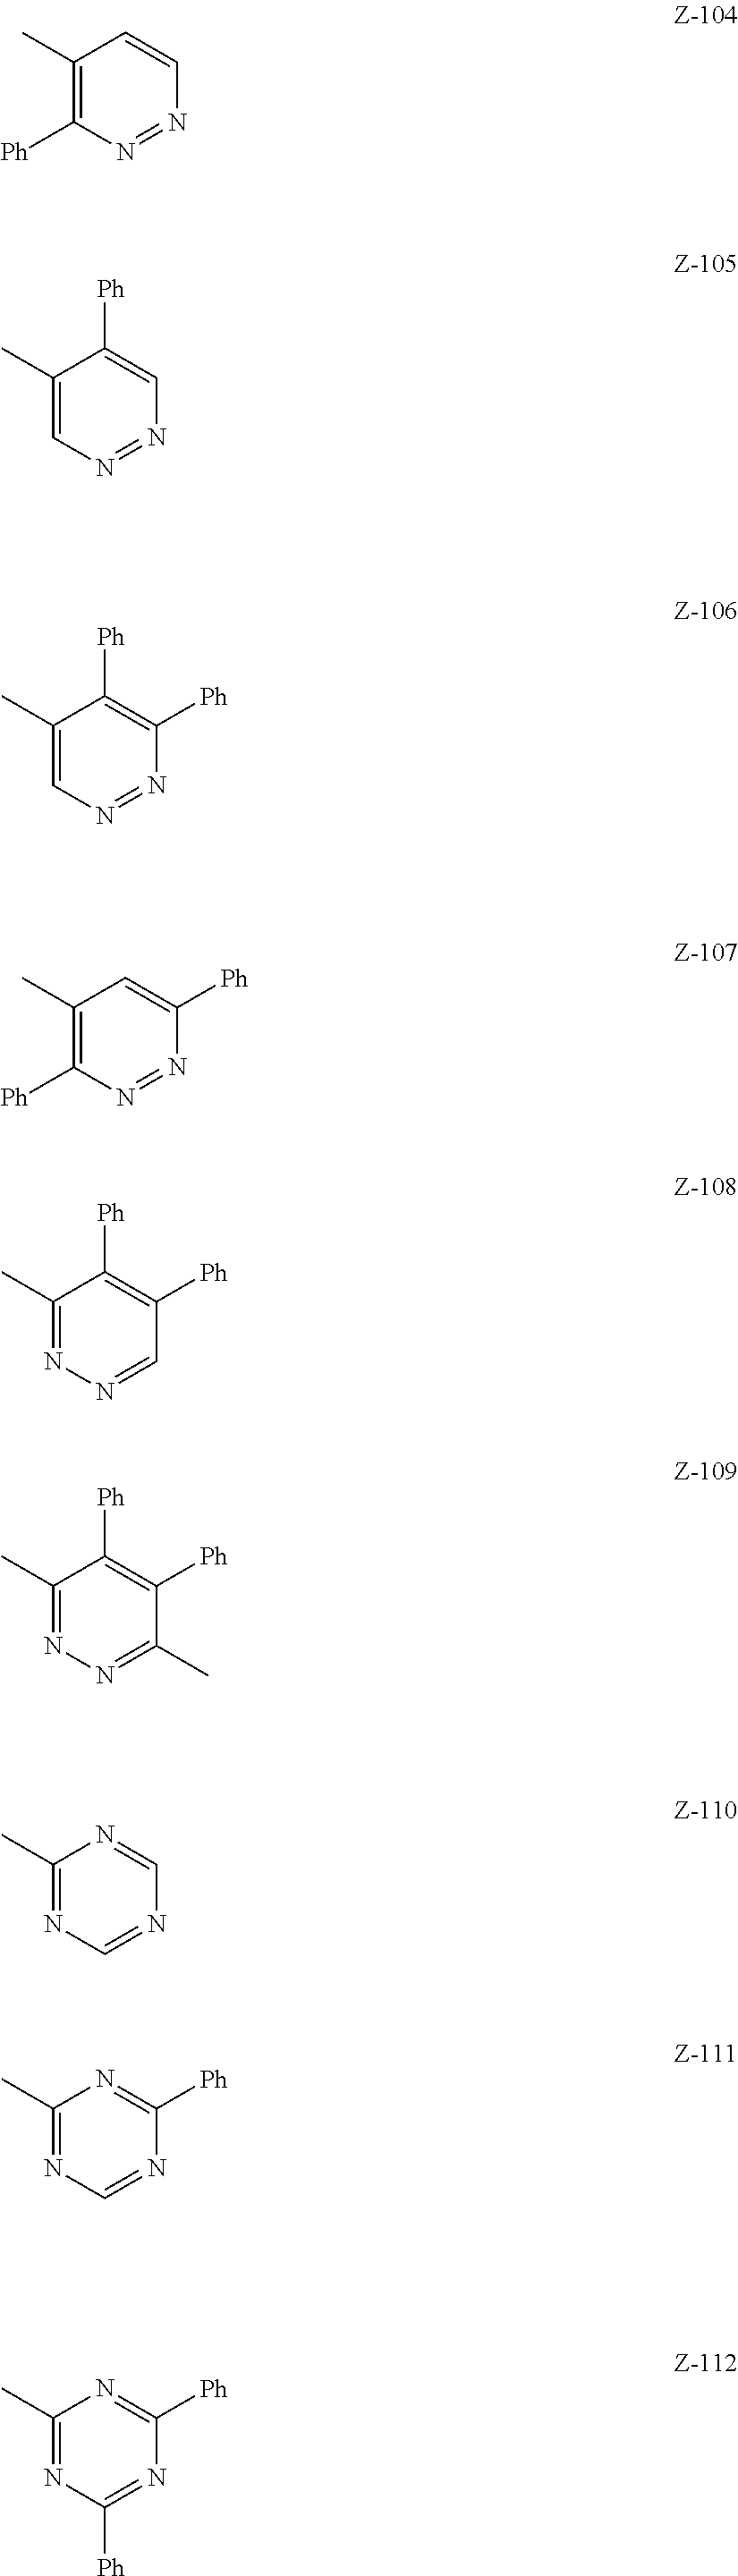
C1(C)=C([Ph])N=NC=C1.C1(C)=CN=NC=C1[Ph].C1(C)=CN=NC([Ph])=C1[Ph].C1(C)=C([Ph])N=NC([Ph])=C1.C1(C)=NN=CC([Ph])=C1[Ph].C1(C)=NN=C(C)C([Ph])=C1[Ph].C1(C)=NC=NC=N1.C1(C)=NC=NC([Ph])=N1.C1(C)=NC([Ph])=NC([Ph])=N1
